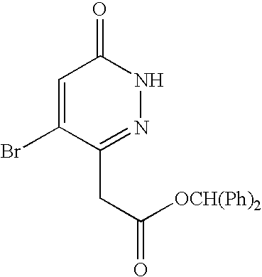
C1=C(Br)C(CC(=O)[OCH(Ph)2])=NNC1=O
